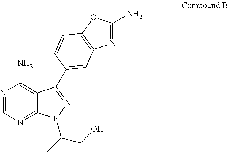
N1=CN=C2C(=C1N)C(C1=CC3=C(OC(N)=N3)C=C1)=NN2C(CO)C
